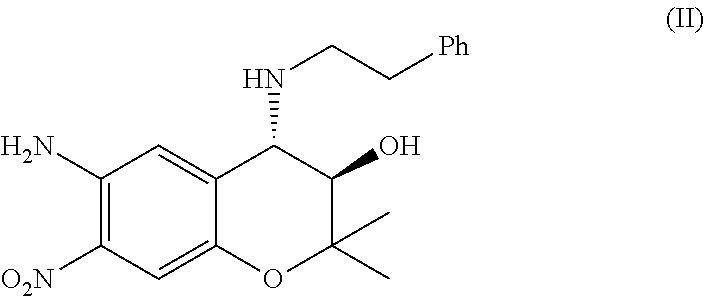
C1(N)=C([O2N])C=C2C(=C1)C(NCC[Ph])C(O)C(C)(C)O2
